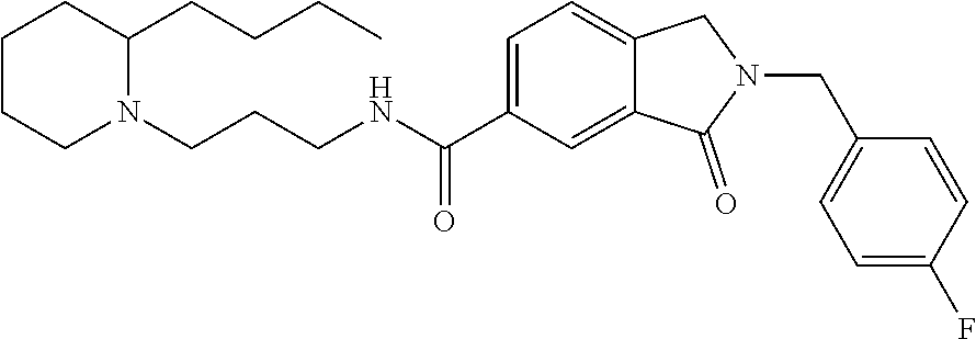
C1CCN(CCCNC(C2=CC=C3C(=C2)C(=O)N(CC2=CC=C(F)C=C2)C3)=O)C(CCCC)C1
